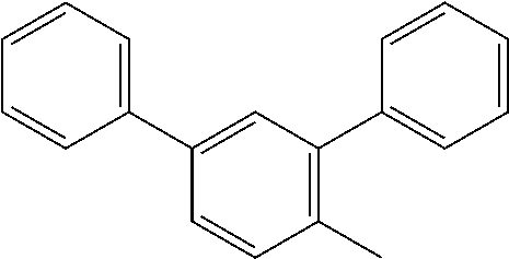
C1(C2=CC(C3=CC=CC=C3)=C(C)C=C2)=CC=CC=C1
